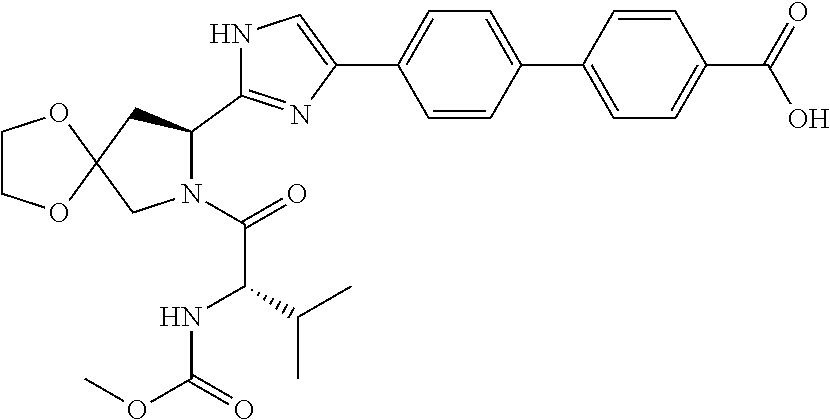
C1COC2(O1)CC(C1=NC(C3=CC=C(C4=CC=C(C(=O)O)C=C4)C=C3)=CN1)N(C(=O)C(C(C)C)NC(OC)=O)C2
